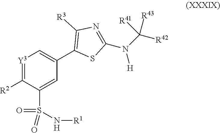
[Y3]1=C([R2])C(S(=O)(=O)N[R1])=CC(C2=C([R3])N=C(N(C([R42])([R41])[R43])[H])S2)=C1
